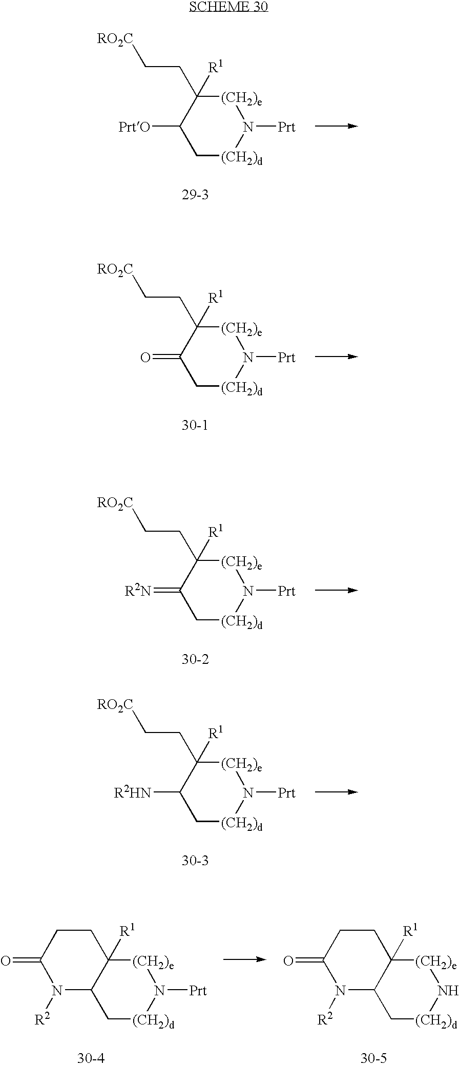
C1([PrtO])C[(CH2)d]N([Prt])[(CH2)e]C1(CC[RO2C])[R1].C1(=O)C[(CH2)d]N([Prt])[(CH2)e]C1(CC[RO2C])[R1].C1(=[R2N])C[(CH2)d]N([Prt])[(CH2)e]C1(CC[RO2C])[R1].C1([R2HN])C[(CH2)d]N([Prt])[(CH2)e]C1(CC[RO2C])[R1].C12C[(CH2)d]N([Prt])[(CH2)e]C1([R1])CCC(=O)N2[R2].C12C[(CH2)d]N[(CH2)e]C1([R1])CCC(=O)N2[R2]
